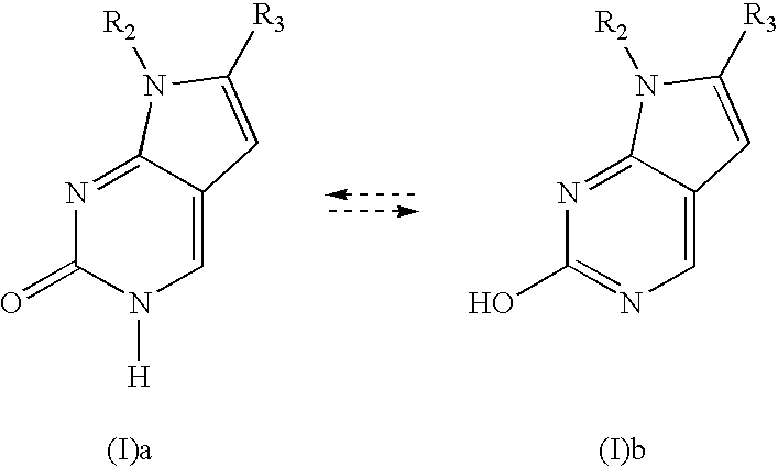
N1=C2C(=CN([H])C1=O)C=C([R3])N2[R2].N1=C2C(=CN=C1O)C=C([R3])N2[R2]
